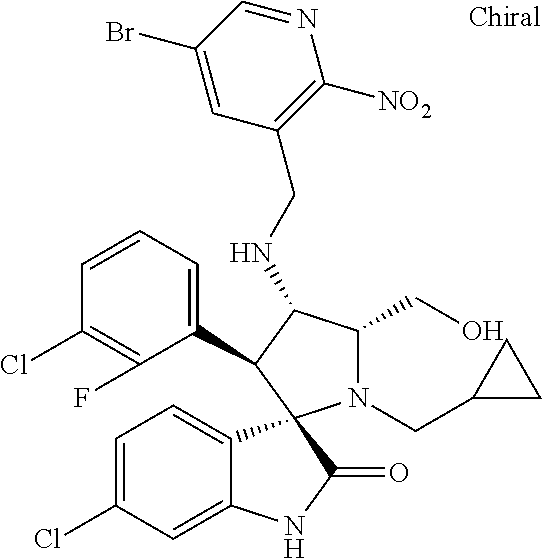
C1=C(Cl)C=C2C(=C1)C1(C(=O)N2)N(CC2CC2)C(CO)C(NCC2=C([NO2])N=CC(Br)=C2)C1C1=CC=CC(Cl)=C1F
